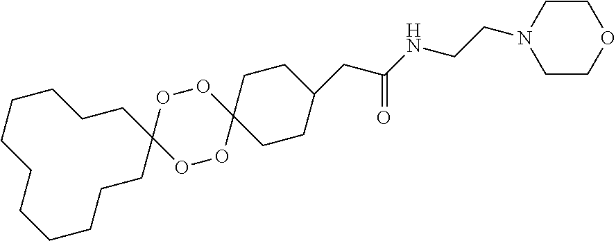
C1CCCCCC2(CCCCC1)OOC1(OO2)CCC(CC(NCCN2CCOCC2)=O)CC1
